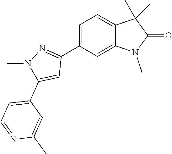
C1=C(C2=NN(C)C(C3=CC=NC(C)=C3)=C2)C=C2C(=C1)C(C)(C)C(=O)N2C
